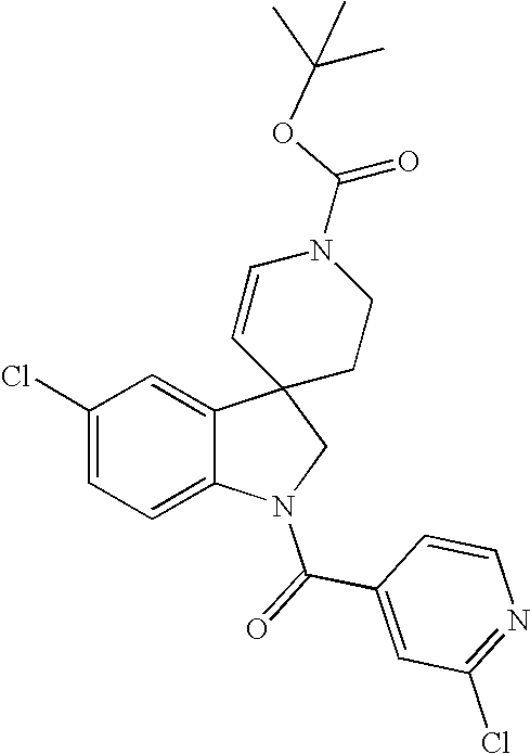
C1(Cl)=CC=C2C(=C1)C1(CN2C(=O)C2=CC(Cl)=NC=C2)CCN(C(=O)OC(C)(C)C)C=C1
